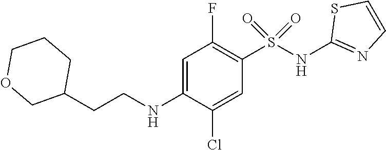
C1=C(NCCC2CCCOC2)C(Cl)=CC(S(NC2=NC=CS2)(=O)=O)=C1F
